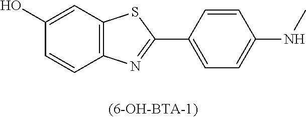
C1(O)=CC2=C(C=C1)N=C(C1=CC=C(NC)C=C1)S2
